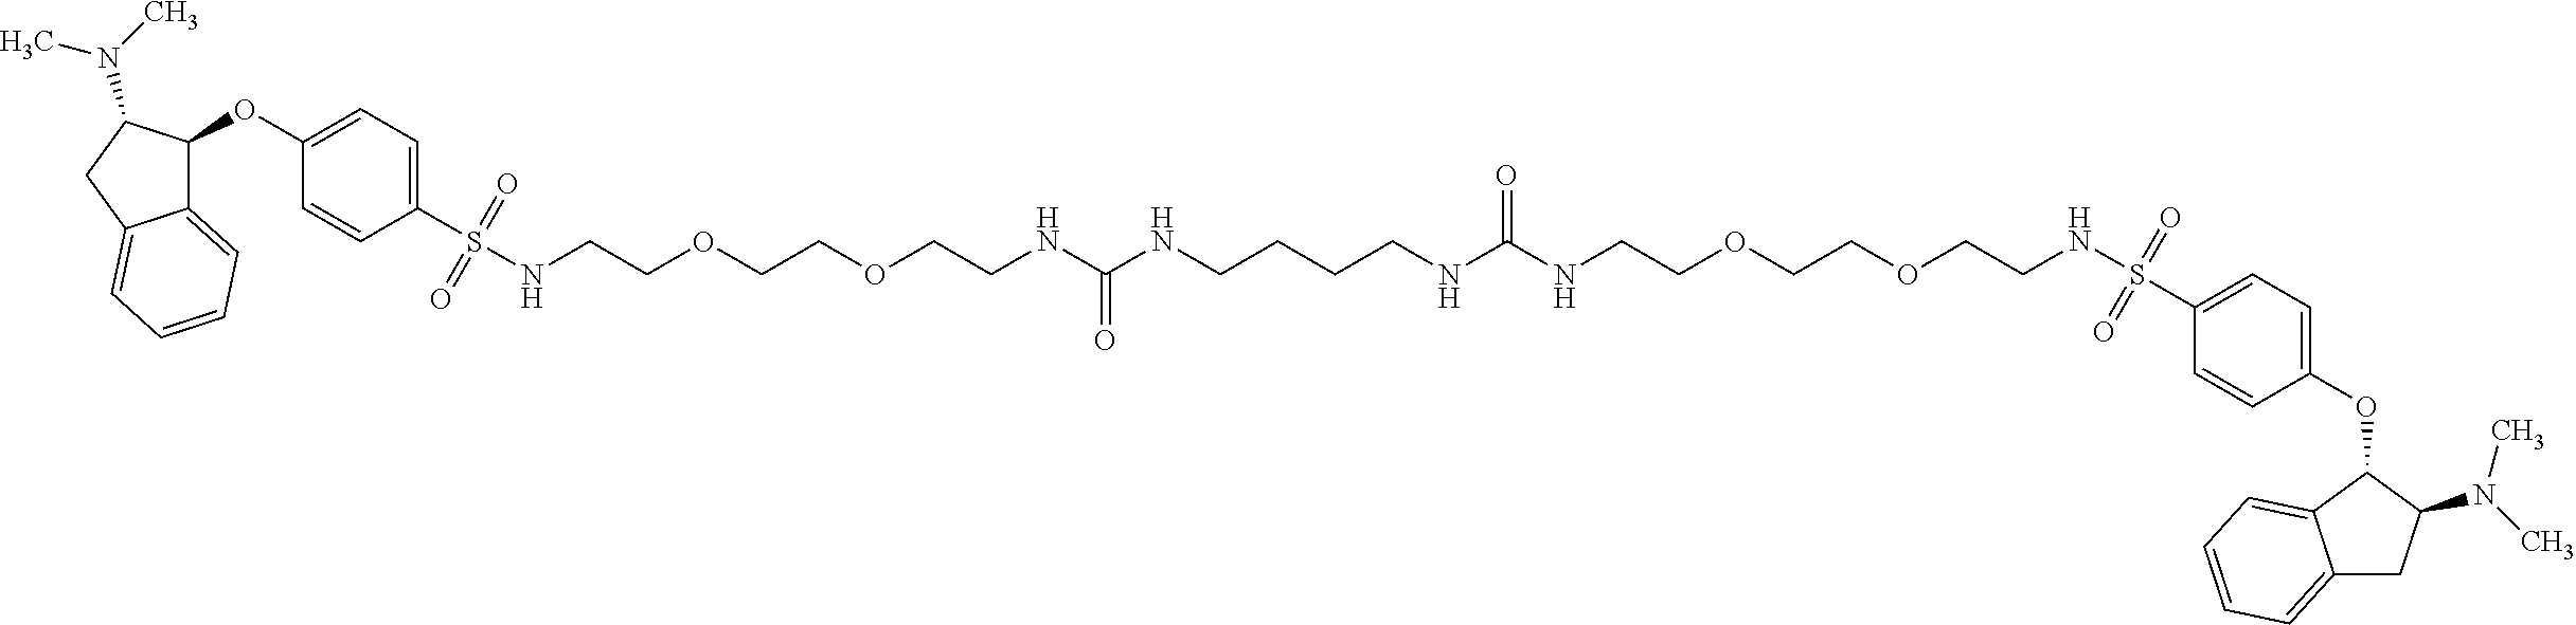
C12=CC=CC=C1CC(N(C)C)C2OC1=CC=C(S(NCCOCCOCCNC(NCCCCNC(NCCOCCOCCNS(C2=CC=C(OC3C4=CC=CC=C4CC3N(C)C)C=C2)(=O)=O)=O)=O)(=O)=O)C=C1
